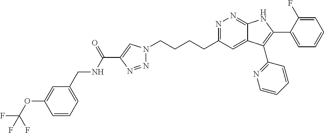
N1=C(CCCCN2N=NC(C(NCC3=CC=CC(OC(F)(F)F)=C3)=O)=C2)C=C2C(=N1)NC(C1=CC=CC=C1F)=C2C1=NC=CC=C1
